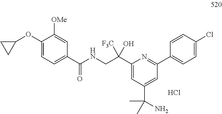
C1(C(CNC(C2=CC=C(OC3CC3)C([OMe])=C2)=O)(O)[F3C])=CC(C(C)(C)N)=CC(C2=CC=C(Cl)C=C2)=N1.Cl
